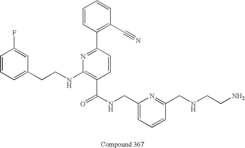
C1=CC=C(CCNC2=C(C(NCC3=CC=CC(CNCCN)=N3)=O)C=CC(C3=C(C#N)C=CC=C3)=N2)C=C1F
